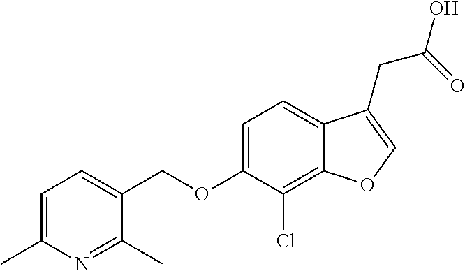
C1=C(C)N=C(C)C(COC2=CC=C3C(=C2Cl)OC=C3CC(=O)O)=C1
